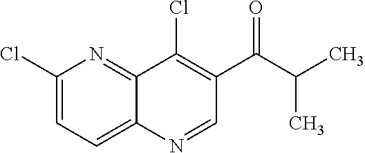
C1(Cl)=CC=C2C(=N1)C(Cl)=C(C(C(C)C)=O)C=N2
